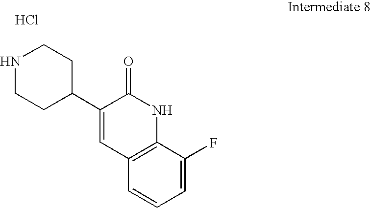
N1CCC(C2=CC3=C(NC2=O)C(F)=CC=C3)CC1.Cl
